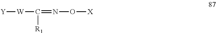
[W](C(=NO[X])[R1])[Y]
